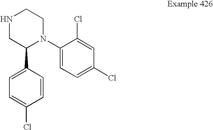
C1=CC(C2N(C3=CC=C(Cl)C=C3Cl)CCNC2)=CC=C1Cl
